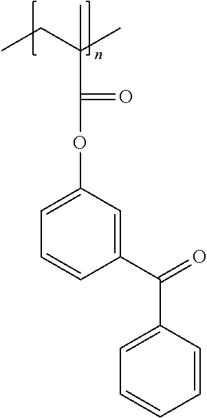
C1(C(=O)C2=CC=CC=C2)=CC(OC(C(CC)(C)C)=O)=CC=C1
